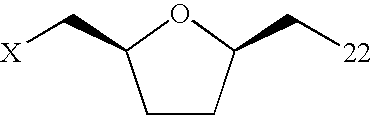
C1CC(C[22])OC1C[X]
